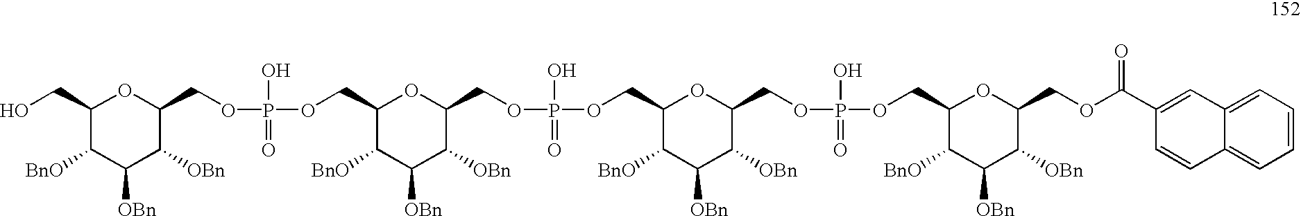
C1(CO)C([BnO])C([OBn])C([OBn])C(COP(O)(OCC2C([BnO])C([OBn])C([OBn])C(COP(O)(OCC3C([BnO])C([OBn])C([OBn])C(COP(O)(OCC4C([BnO])C([OBn])C([OBn])C(COC(C5=CC6=CC=CC=C6C=C5)=O)O4)=O)O3)=O)O2)=O)O1
